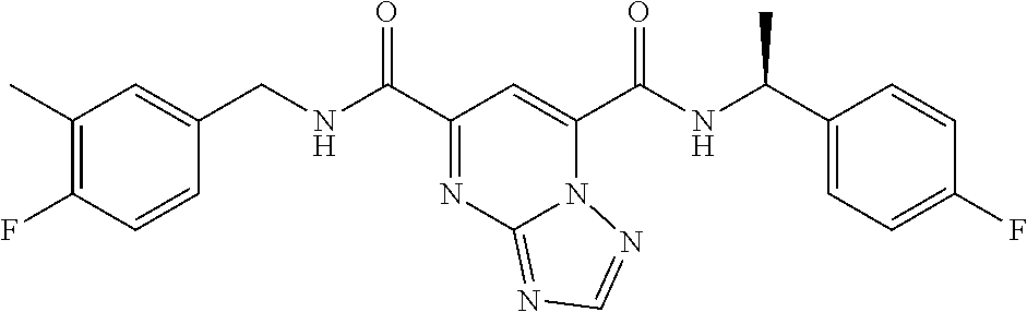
C1(C)=C(F)C=CC(CNC(C2=NC3=NC=NN3C(C(NC(C3=CC=C(F)C=C3)C)=O)=C2)=O)=C1
